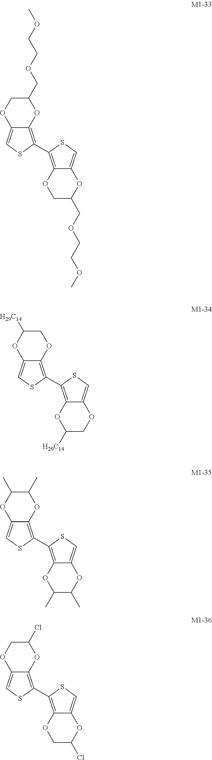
C12=CSC(C3=C4C(=CS3)OC(COCCOC)CO4)=C1OC(COCCOC)CO2.C12=CSC(C3=C4C(=CS3)OCC([H29C14])O4)=C1OCC([H29C14])O2.C12=CSC(C3=C4C(=CS3)OC(C)C(C)O4)=C1OC(C)C(C)O2.C12=CSC(C3=C4C(=CS3)OC(Cl)CO4)=C1OC(Cl)CO2
